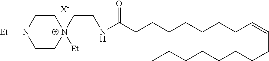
C1C[N+](CCNC(CCCCCCCC=CCCCCCCCC)=O)([Et])CCN1[Et].[X-]
